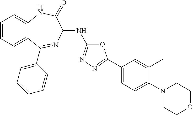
C1=CC=C2C(=C1)NC(=O)C(NC1=NN=C(C3=CC=C(N4CCOCC4)C(C)=C3)O1)N=C2C1=CC=CC=C1
